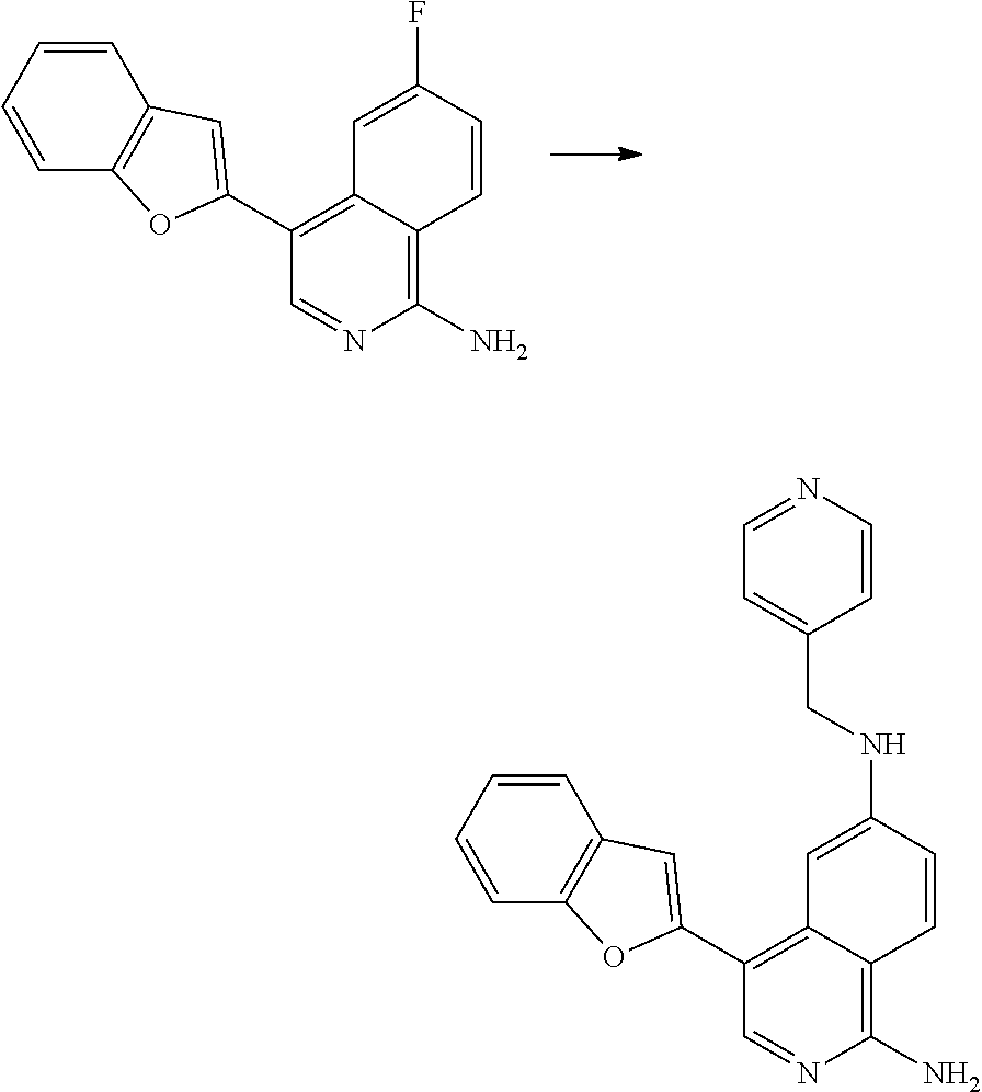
C1(N)=C2C(=C(C3=CC4=C(C=CC=C4)O3)C=N1)C=C(F)C=C2.C1(N)=C2C(=C(C3=CC4=C(C=CC=C4)O3)C=N1)C=C(NCC1=CC=NC=C1)C=C2
